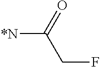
[*N]C(=O)CF
